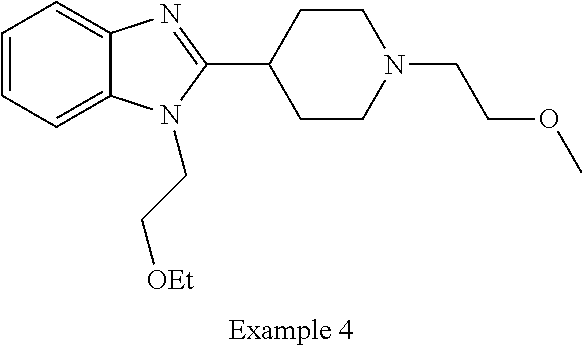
C1=CC=C2C(=C1)N=C(C1CCN(CCOC)CC1)N2CC[OEt]
